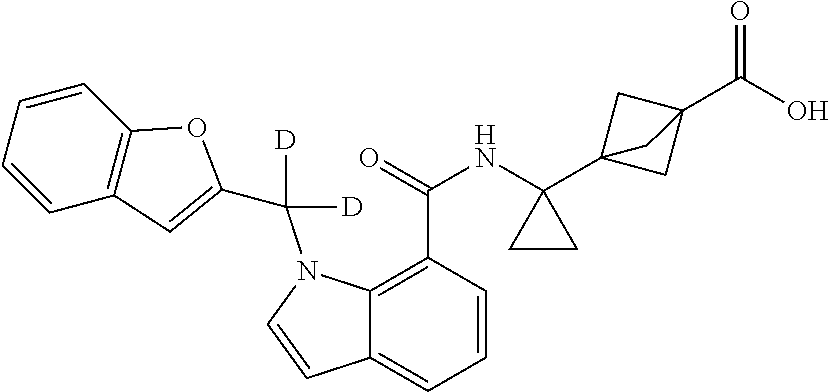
C1=CC(C(=O)NC2(C34CC(C(O)=O)(C3)C4)CC2)=C2C(=C1)C=CN2C(C1=CC2=C(O1)C=CC=C2)([D])[D]
